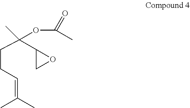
C(CC=C(C)C)C(C1CO1)(OC(=O)C)C
